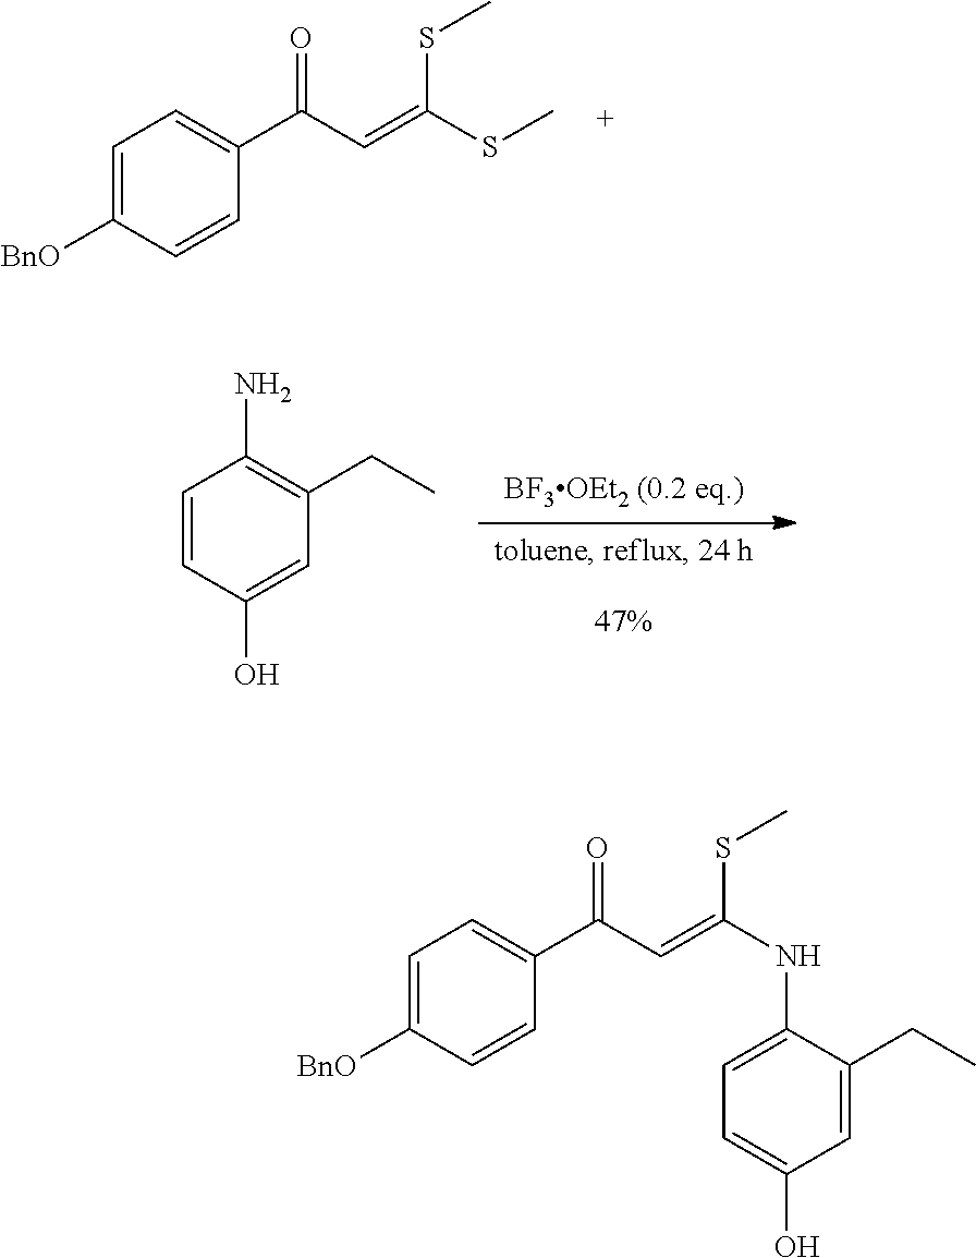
C1=C([BnO])C=CC(C(C=C(SC)SC)=O)=C1.C1=CC(O)=CC(CC)=C1N.C1=C([BnO])C=CC(C(C=C(NC2=CC=C(O)C=C2CC)SC)=O)=C1
